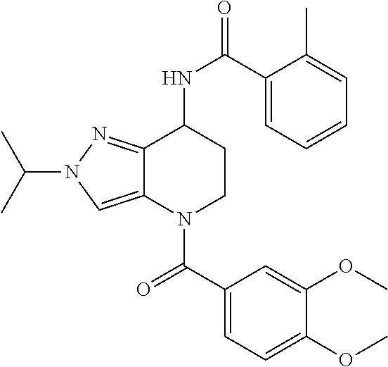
C1(C(NC2CCN(C(C3=CC=C(OC)C(OC)=C3)=O)C3=CN(C(C)C)N=C23)=O)=CC=CC=C1C
